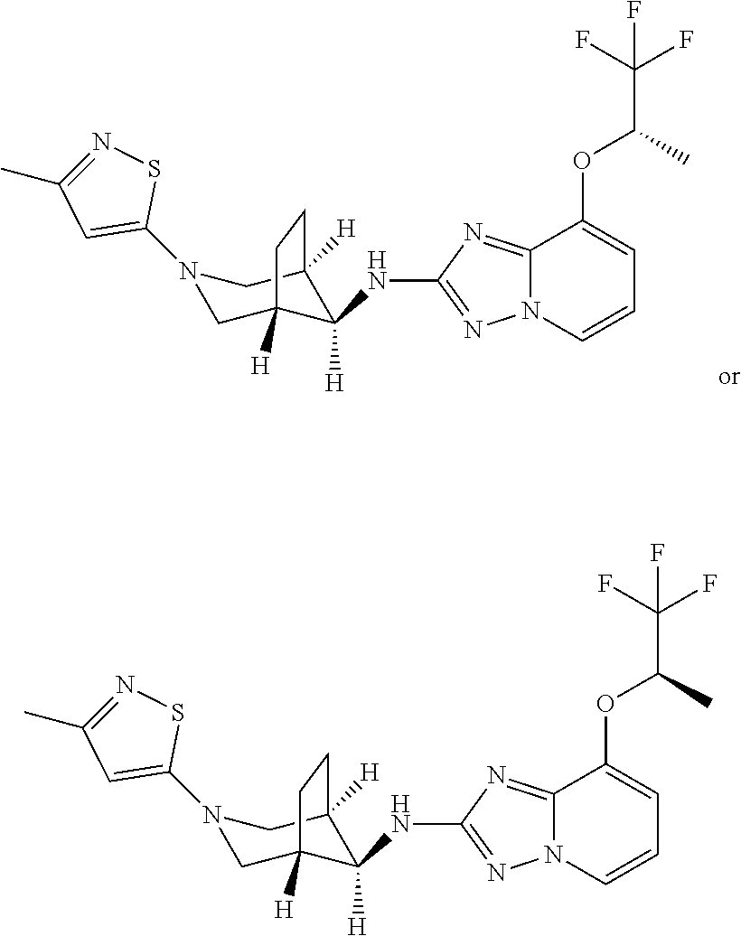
N1(C2=CC(C)=NS2)CC2([H])C([H])(NC3=NN4C(=N3)C(OC(C(F)(F)F)C)=CC=C4)C([H])(C1)CC2.N1(C2=CC(C)=NS2)CC2([H])C([H])(NC3=NN4C(=N3)C(OC(C(F)(F)F)C)=CC=C4)C([H])(C1)CC2
